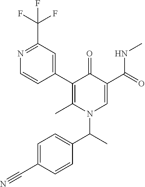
CNC(C1=CN(C(C2=CC=C(C#N)C=C2)C)C(C)=C(C2=CC(C(F)(F)F)=NC=C2)C1=O)=O
